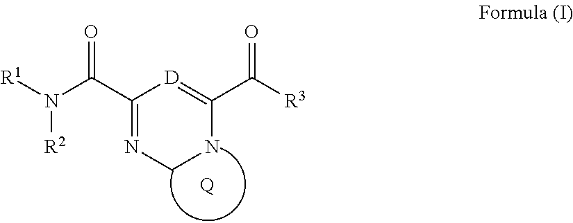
[R1]N(C(C1=NCNC(C([R3])=O)=[D]1)=O)[R2].[Q]
